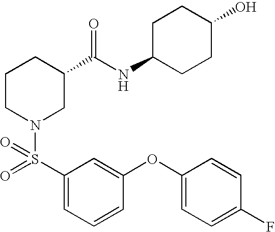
C1(OC2=CC=C(F)C=C2)=CC(S(=O)(N2CC(C(NC3CCC(O)CC3)=O)CCC2)=O)=CC=C1
